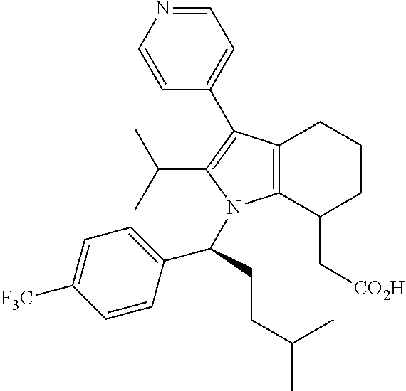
C1=NC=CC(C2=C(C(C)C)N(C(C3=CC=C([F3C])C=C3)CCC(C)C)C3=C2CCCC3C[CO2H])=C1
